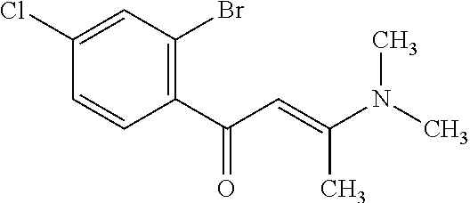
C1(C(C=C(N(C)C)C)=O)=C(Br)C=C(Cl)C=C1
